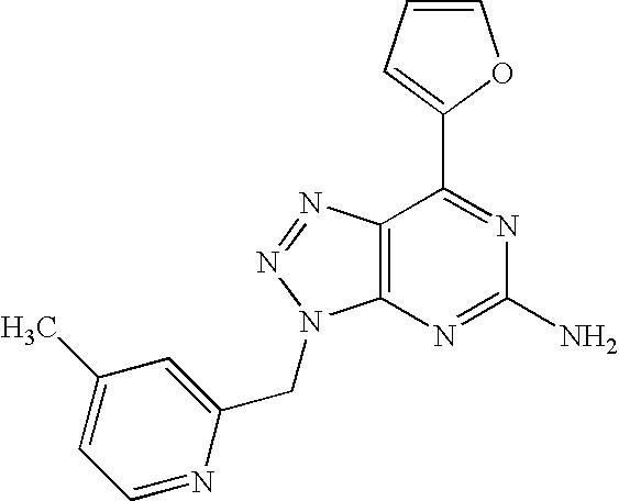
C1=CC=C(C2=NC(N)=NC3=C2N=NN3CC2=CC(C)=CC=N2)O1
